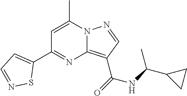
C1=C(C)N2C(=C(C(=O)NC(C3CC3)C)C=N2)N=C1C1=CC=NS1
